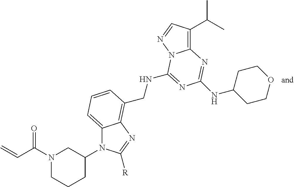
C(NC1=NC(NC2CCOCC2)=NC2=C(C(C)C)C=NN21)C1=C2C(=CC=C1)N(C1CCCN(C(=O)C=C)C1)C([R])=N2
